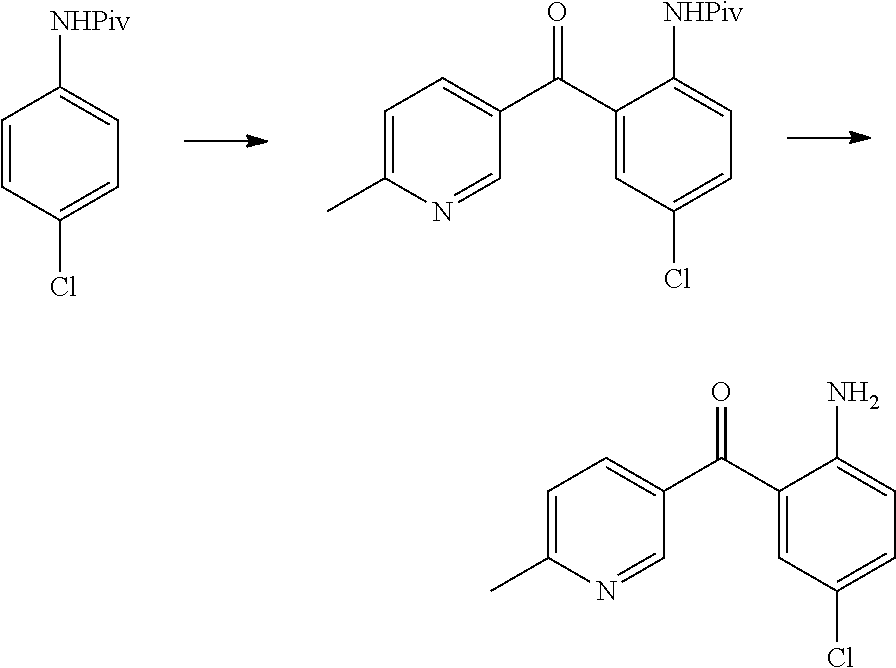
C1=CC(Cl)=CC=C1[NHPiv].C1=C(C)N=CC(C(C2=CC(Cl)=CC=C2[NHPiv])=O)=C1.C1=C(C)N=CC(C(C2=CC(Cl)=CC=C2N)=O)=C1
